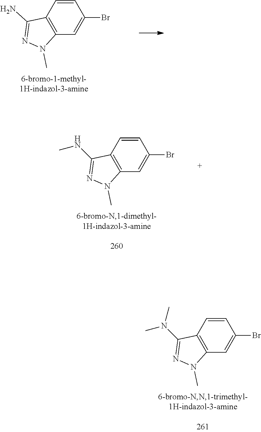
C12=C(C=CC(Br)=C1)C(N(C)C)=NN2C.C12=C(C=CC(Br)=C1)C(N)=NN2C.C12=C(C=CC(Br)=C1)C(NC)=NN2C
